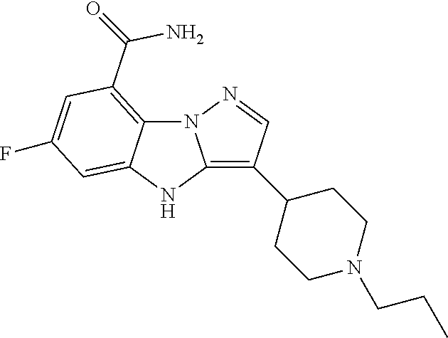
N12C3=C(C(N)=O)C=C(F)C=C3NC1=C(C1CCN(CCC)CC1)C=N2
